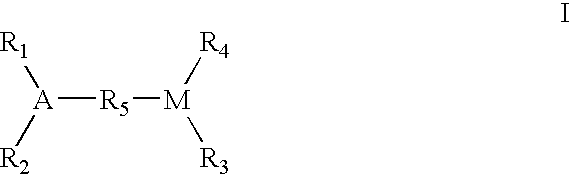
[A]([R5][M]([R4])[R3])([R1])[R2]
